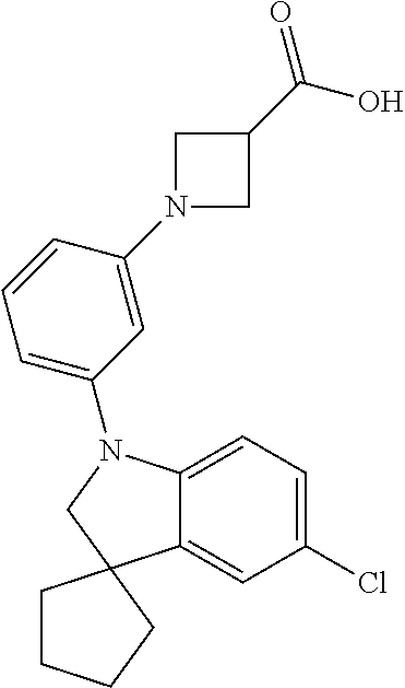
N1(C2=CC(N3C4=CC=C(Cl)C=C4C4(C3)CCCC4)=CC=C2)CC(C(O)=O)C1
